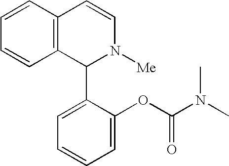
C12=C(C=CC=C1)C=CN([Me])C2C1=CC=CC=C1OC(N(C)C)=O
